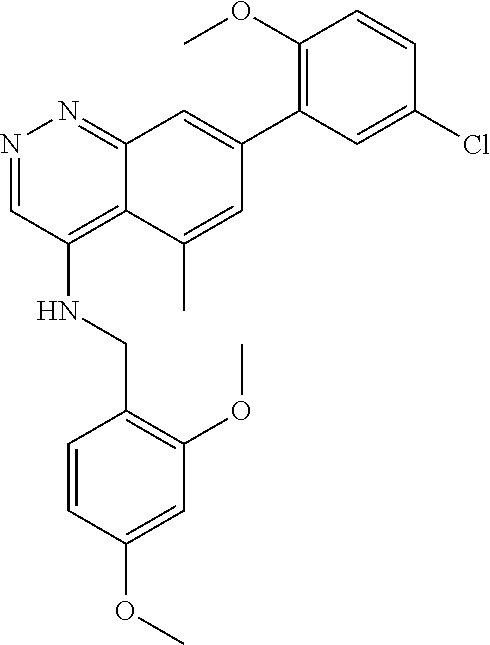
C1(OC)=C(C2=CC3=NN=CC(NCC4=C(OC)C=C(OC)C=C4)=C3C(C)=C2)C=C(Cl)C=C1
